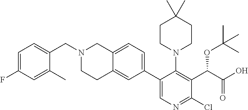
C(N1CCC2=CC(C3=CN=C(Cl)C(C(C(O)=O)OC(C)(C)C)=C3N3CCC(C)(C)CC3)=CC=C2C1)C1=CC=C(F)C=C1C
